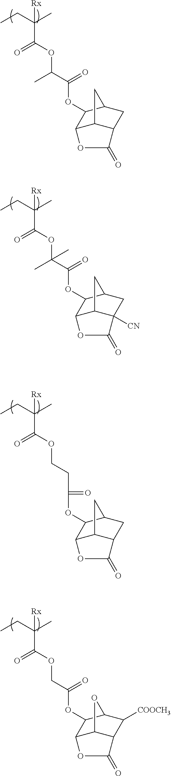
C(C(CC)(C)[Rx])(OC(C(OC1C2C3C(CC1C3)C(=O)O2)=O)C)=O.C(C(CC)(C)[Rx])(OC(C(OC1C2C3C([CN])(CC1C3)C(=O)O2)=O)(C)C)=O.C(C(CC)(C)[Rx])(OCCC(OC1C2C3C(CC1C3)C(=O)O2)=O)=O.C(C(CC)(C)[Rx])(OCC(OC1C2C3C(C([COOCH3])C1O3)C(=O)O2)=O)=O
